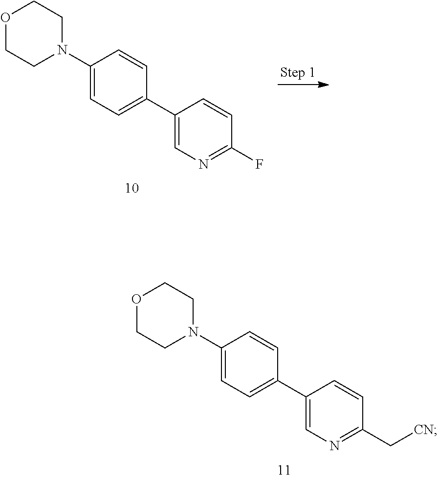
C1(N2CCOCC2)=CC=C(C2=CN=C(C[CN])C=C2)C=C1.C1(N2CCOCC2)=CC=C(C2=CN=C(F)C=C2)C=C1
